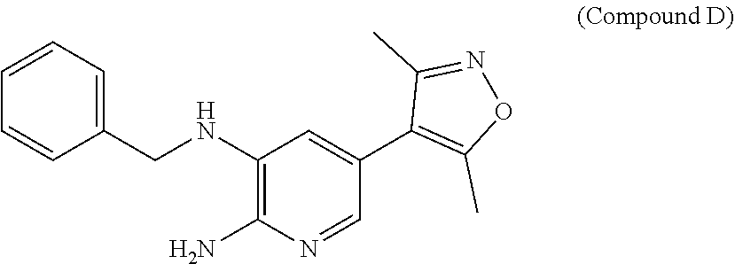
C1(NCC2=CC=CC=C2)=C(N)N=CC(C2=C(C)ON=C2C)=C1
